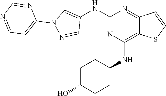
C1(NC2=CN(C3=CC=NC=N3)N=C2)=NC(NC2CCC(O)CC2)=C2C(=N1)C=CS2
